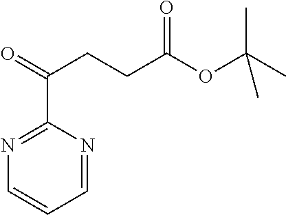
CC(OC(CCC(=O)C1=NC=CC=N1)=O)(C)C
